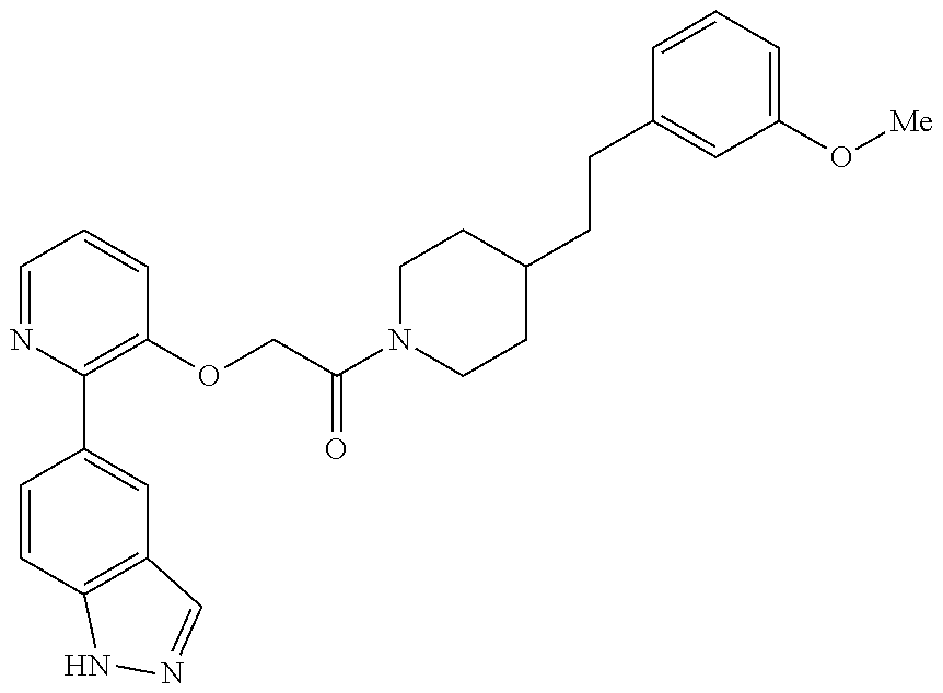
C1=CC2=C(C=C1C1=C(OCC(N3CCC(CCC4=CC(O[Me])=CC=C4)CC3)=O)C=CC=N1)C=NN2
